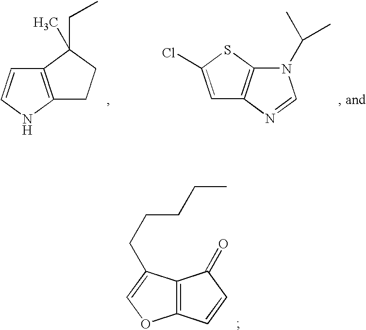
C1=CNC2=C1C(CC)(C)CC2.C1=C(Cl)SC2=C1N=CN2C(C)C.C12=C(OC=C1CCCCC)C=CC2=O
